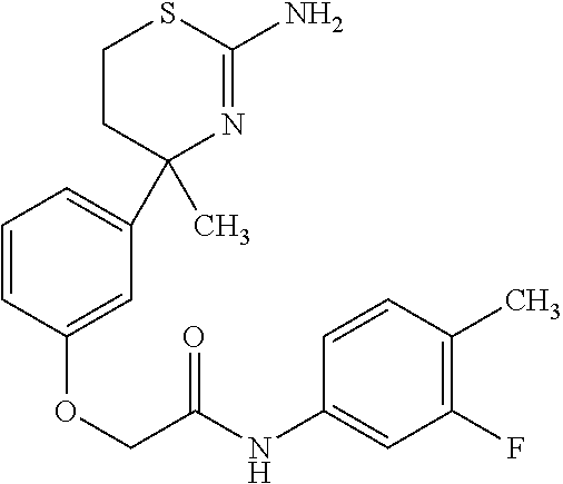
C1(C)(C2=CC=CC(OCC(=O)NC3=CC(F)=C(C)C=C3)=C2)N=C(N)SCC1
